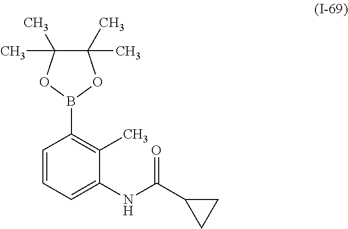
C1=CC=C(NC(=O)C2CC2)C(C)=C1B1OC(C)(C)C(C)(C)O1
